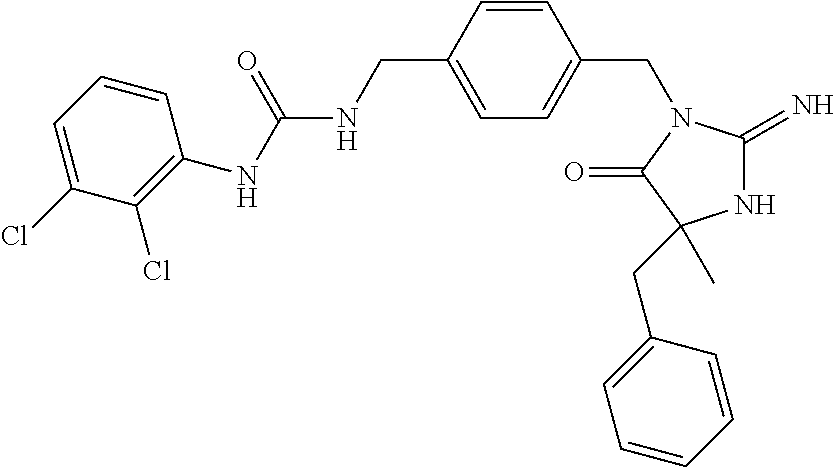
N1C(=N)N(CC2=CC=C(CNC(NC3=C(Cl)C(Cl)=CC=C3)=O)C=C2)C(=O)C1(CC1=CC=CC=C1)C
